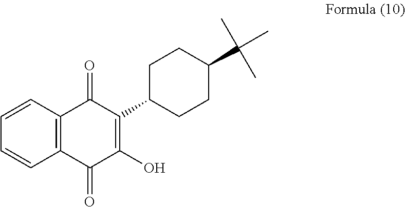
C1=CC2=C(C=C1)C(=O)C(C1CCC(C(C)(C)C)CC1)=C(O)C2=O
